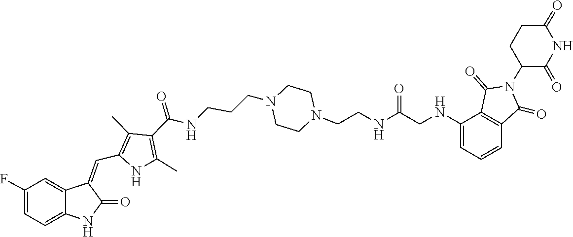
C1CN(CCCNC(C2=C(C)NC(C=C3C4=CC(F)=CC=C4NC3=O)=C2C)=O)CCN1CCNC(=O)CNC1=CC=CC2=C1C(=O)N(C1CCC(=O)NC1=O)C2=O
